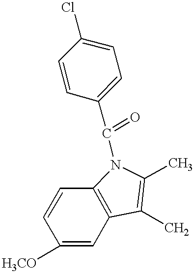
C1=CC(C(=O)N2C3=C(C(C)=C2C)C=C([H3CO])C=C3)=CC=C1Cl
